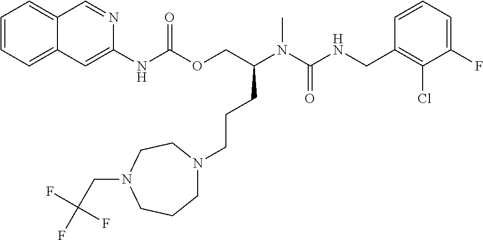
C1=CC(CNC(N(C)C(COC(NC2=CC3=CC=CC=C3C=N2)=O)CCCN2CCCN(CC(F)(F)F)CC2)=O)=C(Cl)C(F)=C1
